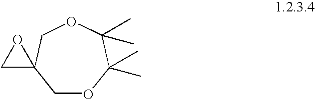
O1CC12COC(C)(C)C(C)(C)OC2
